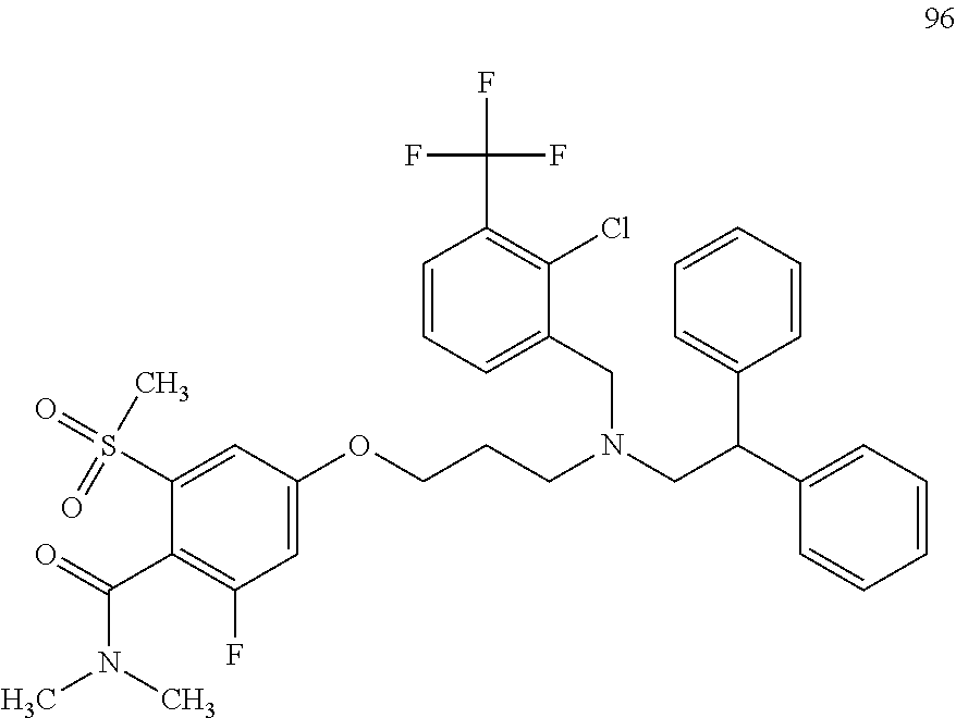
C1=C(OCCCN(CC(C2=CC=CC=C2)C2=CC=CC=C2)CC2=CC=CC(C(F)(F)F)=C2Cl)C=C(S(=O)(C)=O)C(C(=O)N(C)C)=C1F
